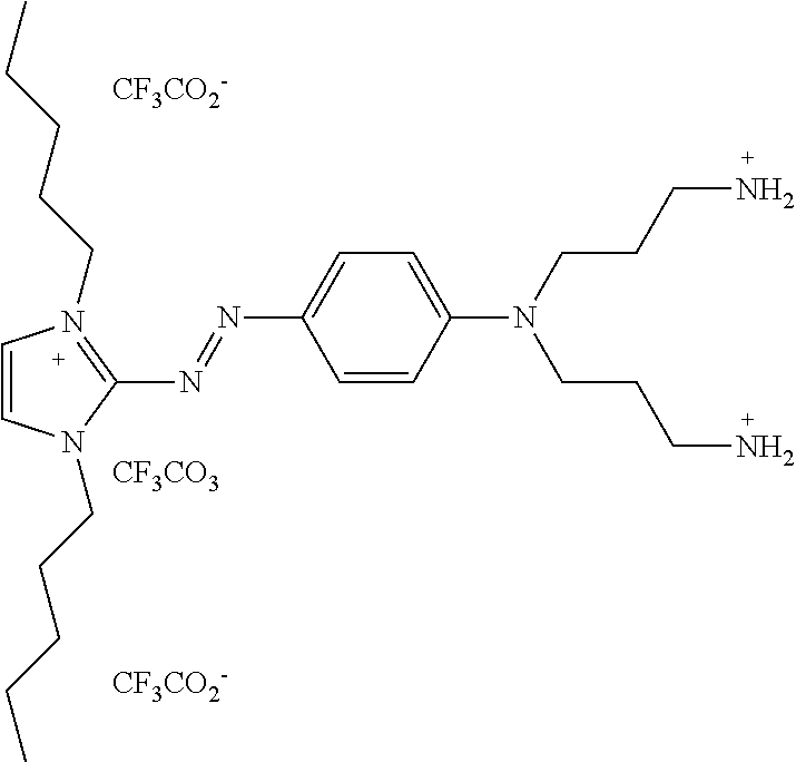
C1=CC(N(CCCN)CCCN)=CC=C1N=NC1=N(CCCCC)C=CN1CCCCC.[CF3CO2-].[CF3CO3].[CF3CO2-]
